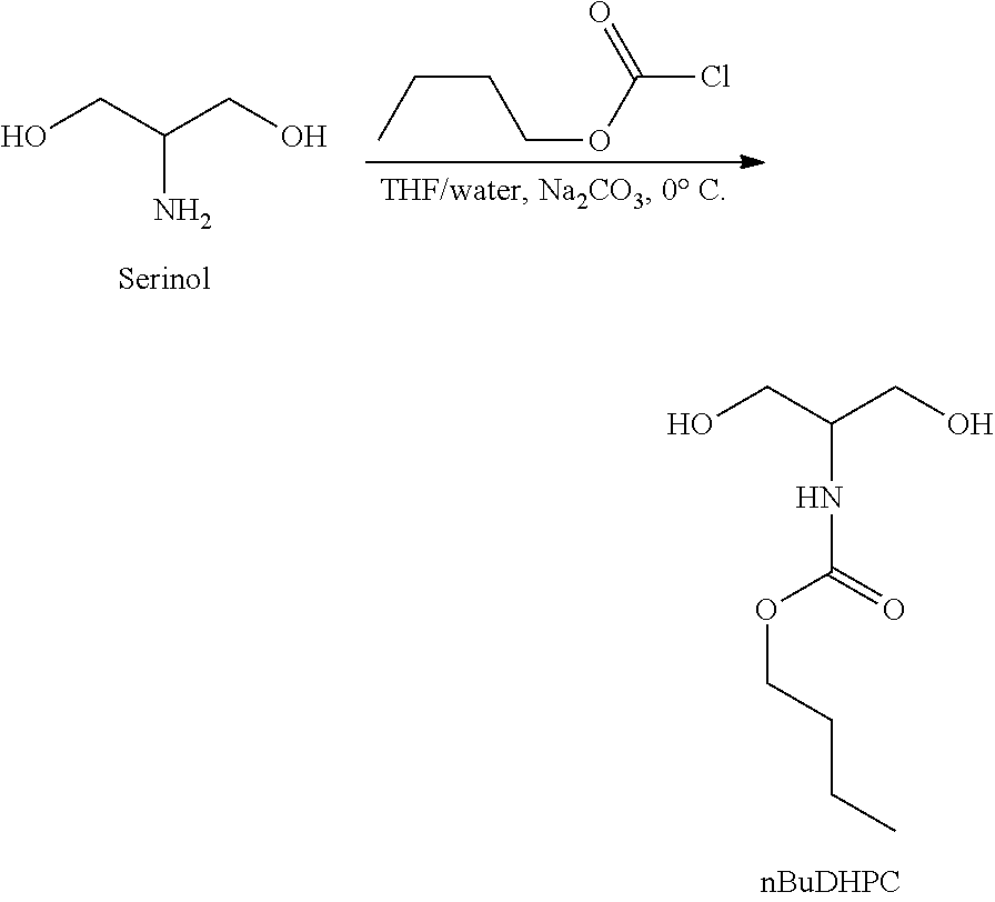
OCC(CO)NC(=O)OCCCC.CCCCOC(Cl)=O.OCC(CO)N
